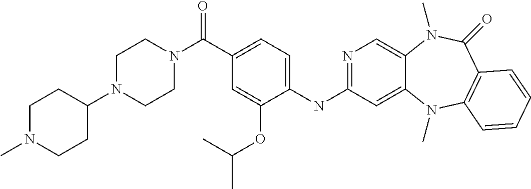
C1(NC2=NC=C3C(=C2)N(C)C2=C(C(=O)N3C)C=CC=C2)=CC=C(C(N2CCN(C3CCN(C)CC3)CC2)=O)C=C1OC(C)C
